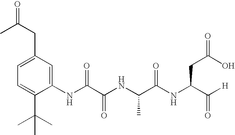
N(C(C(NC(C(NC(C([H])=O)CC(O)=O)=O)C)=O)=O)C1=CC(CC(C)=O)=CC=C1C(C)(C)C
